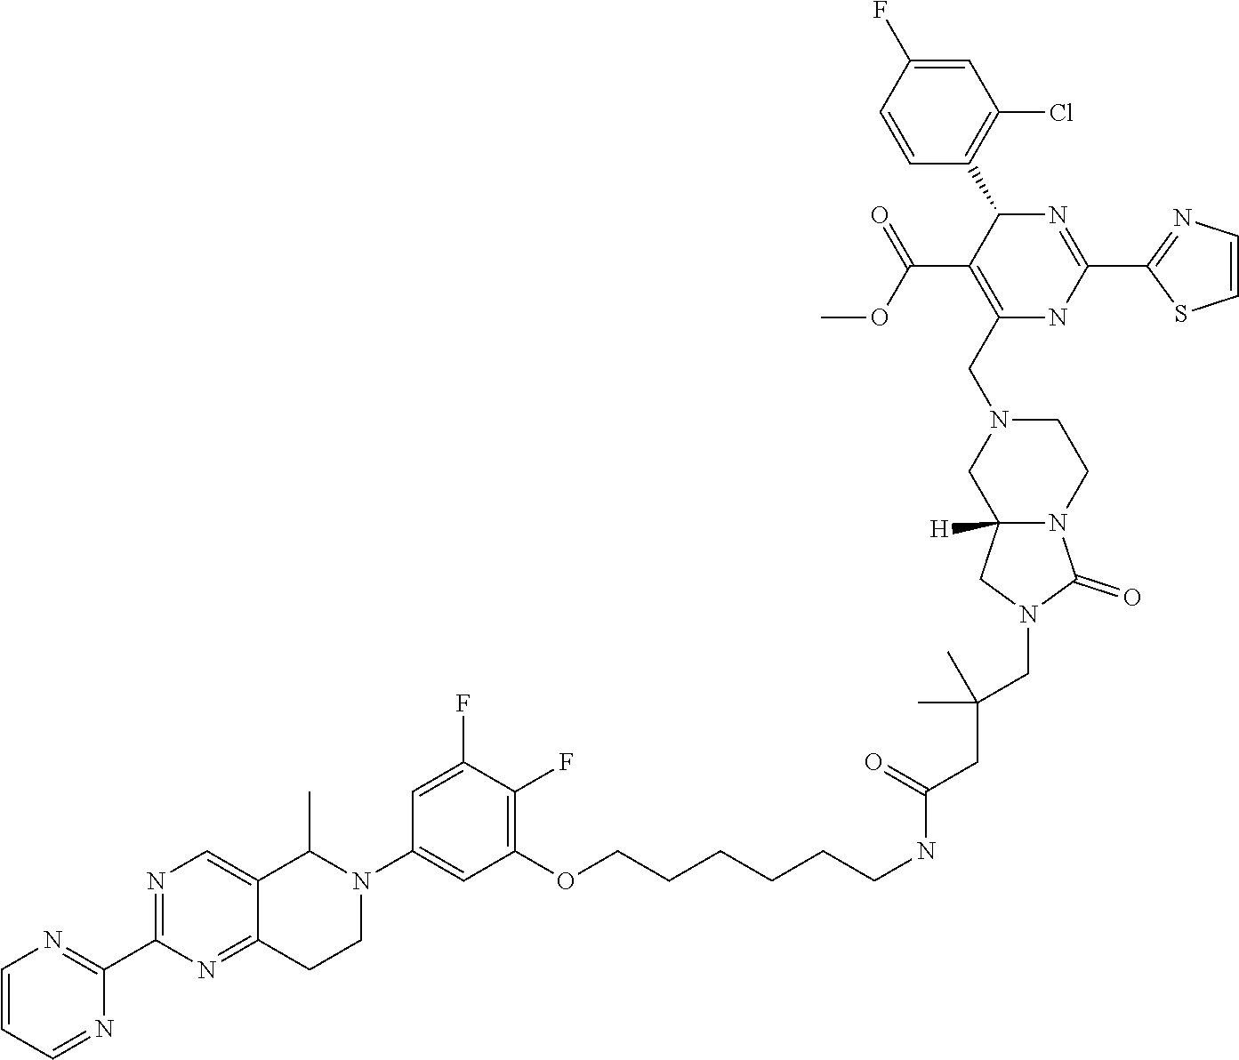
C1=CN=C(C2=NC=C3C(=N2)CCN(C2=CC(OCCCCCCNC(=O)CC(C)(C)CN4C(=O)N5C([H])(C4)CN(CC4=C(C(OC)=O)C(C6=C(Cl)C=C(F)C=C6)N=C(C6=NC=CS6)N4)CC5)=C(F)C(F)=C2)C3C)N=C1
